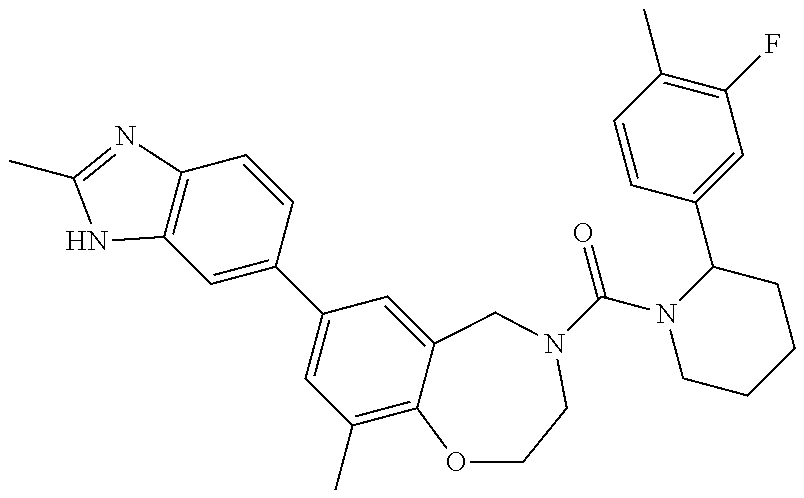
C1=C(C2=CC(C)=C3C(=C2)CN(C(=O)N2CCCCC2C2=CC(F)=C(C)C=C2)CCO3)C=CC2=C1NC(C)=N2
